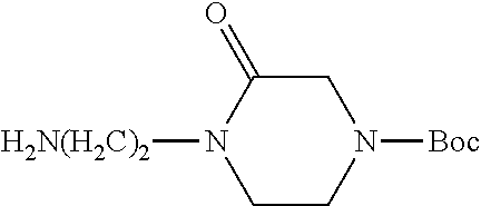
C1C(=O)N([H2N(H2C)2])CCN1[Boc]
